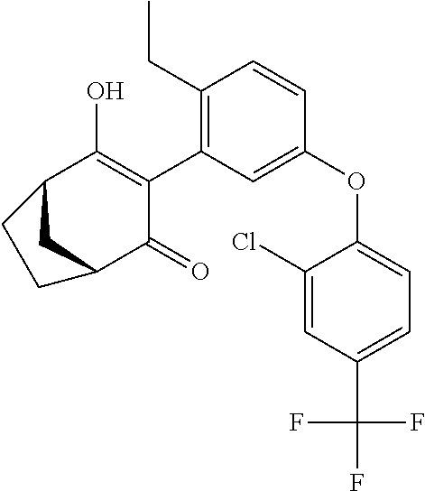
C1(OC2=CC=C(C(F)(F)F)C=C2Cl)=CC(C2=C(O)C3CC(C2=O)CC3)=C(CC)C=C1
